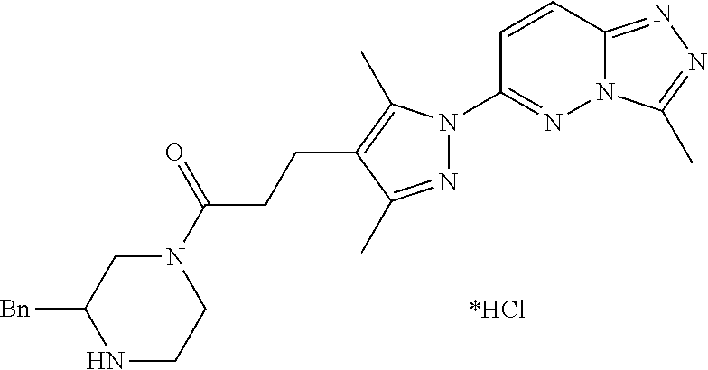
N12C(=NN=C1C)C=CC(N1N=C(C)C(CCC(N3CC([Bn])NCC3)=O)=C1C)=N2
